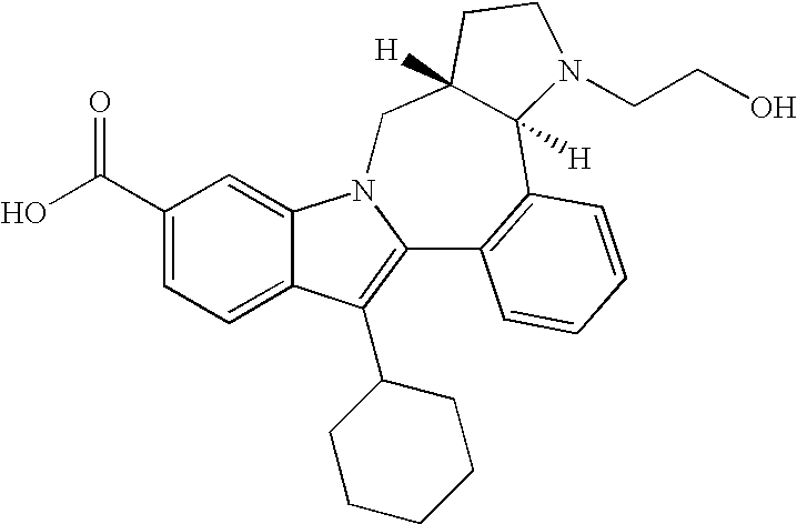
C1(C(O)=O)=CC=C2C(=C1)N1C(=C2C2CCCCC2)C2=C(C3([H])C([H])(C1)CCN3CCO)C=CC=C2
